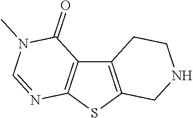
C12=C(SC3=C1C(=O)N(C)C=N3)CNCC2
